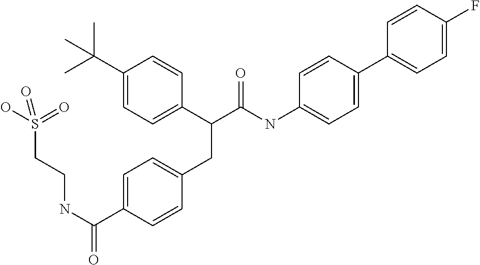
C1=C(C(NCCS(O)(=O)=O)=O)C=CC(CC(C2=CC=C(C(C)(C)C)C=C2)C(NC2=CC=C(C3=CC=C(F)C=C3)C=C2)=O)=C1
